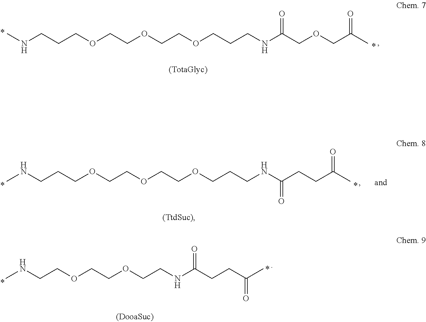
CNCCCOCCOCCOCCCNC(COCC(=O)C)=O.CNCCCOCCOCCOCCCNC(CCC(C)=O)=O.CNCCOCCOCCNC(CCC(=O)C)=O
